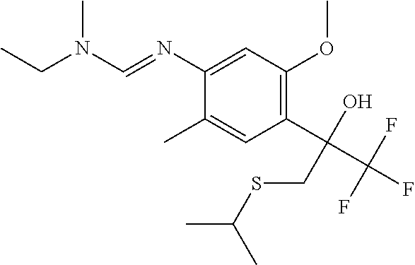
C1(C)=CC(C(C(F)(F)F)(O)CSC(C)C)=C(OC)C=C1N=CN(CC)C
